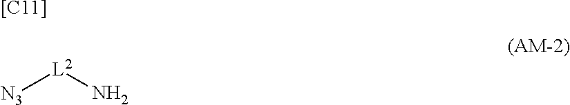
[N3][L2]N.[[C11]]
